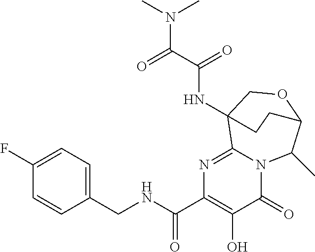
C12=NC(C(NCC3=CC=C(F)C=C3)=O)=C(O)C(=O)N1C(C)C1OCC2(NC(C(=O)N(C)C)=O)CC1
